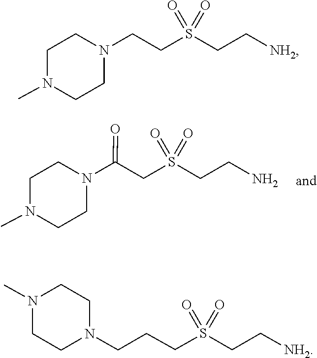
C1CN(C)CCN1C(=O)CS(=O)(=O)CCN.C1CN(C)CCN1CCS(=O)(=O)CC[NH2].C1CN(C)CCN1CCCS(=O)(=O)CC[NH2]
